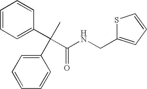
C1=CC=C(C(C)(C2=CC=CC=C2)C(NCC2=CC=CS2)=O)C=C1
